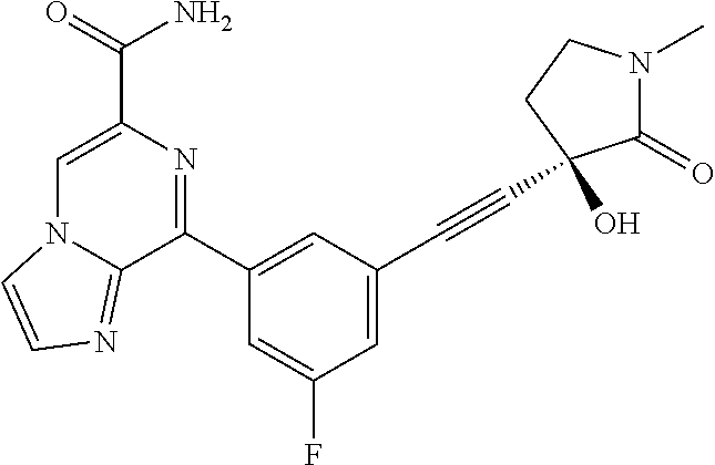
N12C(=NC=C1)C(C1=CC(C#CC3(O)C(=O)N(C)CC3)=CC(F)=C1)=NC(C(=O)N)=C2
